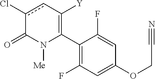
C1(C2=C([Y])cc(Cl)C(=O)N2[Me])=C(F)C=C(OCC#N)C=C1F
